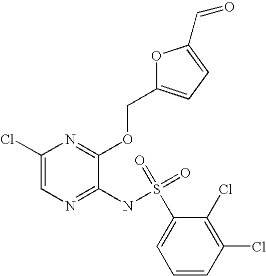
C1(Cl)=CN=C(NS(=O)(C2=CC=CC(Cl)=C2Cl)=O)C(OCC2=CC=C(C=O)O2)=N1
